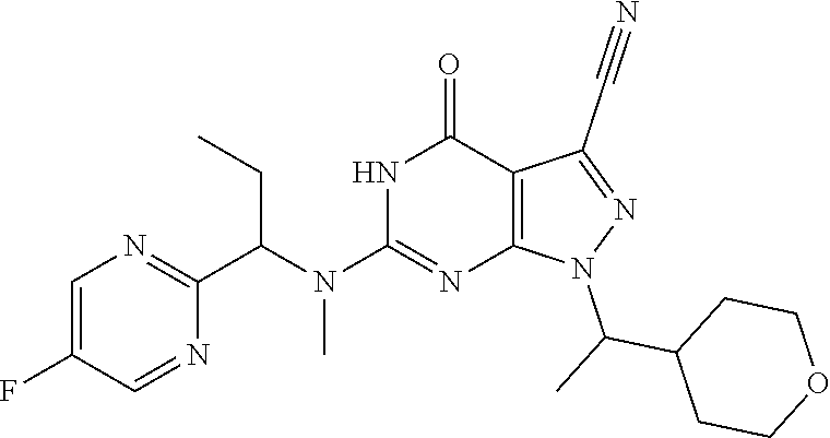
C1=C(F)C=NC(C(N(C2=NC3=C(C(=O)N2)C(C#N)=NN3C(C)C2CCOCC2)C)CC)=N1
